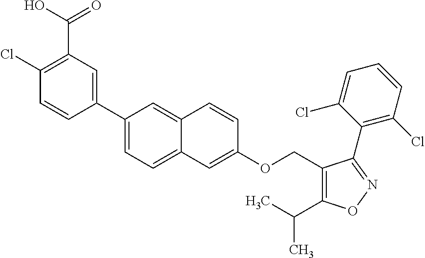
C1(C2=CC=C3C(=C2)C=CC(OCC2=C(C(C)C)ON=C2C2=C(Cl)C=CC=C2Cl)=C3)=CC(C(=O)O)=C(Cl)C=C1
